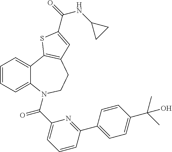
C1=CC=C2C(=C1)C1=C(CCN2C(C2=CC=CC(C3=CC=C(C(C)(C)O)C=C3)=N2)=O)C=C(C(=O)NC2CC2)S1
